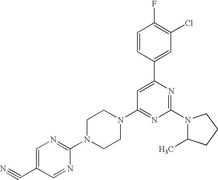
C1=C(C#N)C=NC(N2CCN(C3=NC(N4C(C)CCC4)=NC(C4=CC(Cl)=C(F)C=C4)=C3)CC2)=N1
